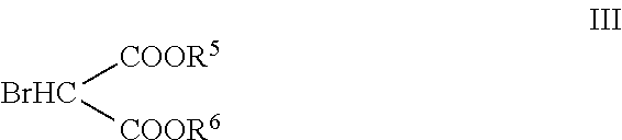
[BrHC]([COOR5])[COOR6]
